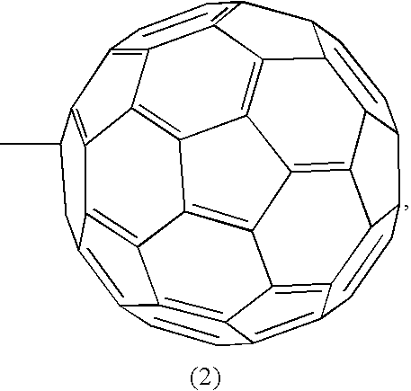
C1=CC2=C3C4=C1C1=C5C4=C4C6=C3C3C2C=CC2C3C3=C6C6=C4C4=C5C(=C5C=CC7=C8C(=C6C7=C45)C3C2C=C8)CC1C
